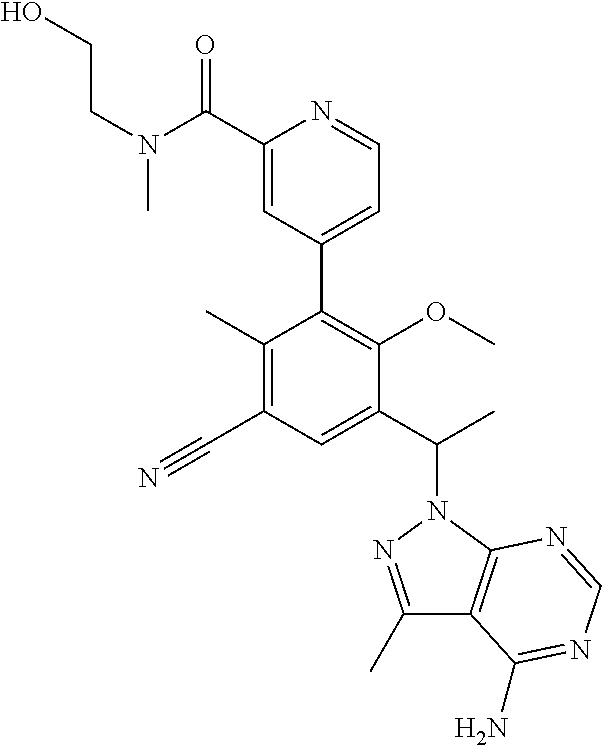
C1(C(N(C)CCO)=O)=CC(C2=C(OC)C(C(N3N=C(C)C4=C3N=CN=C4N)C)=CC(C#N)=C2C)=CC=N1
